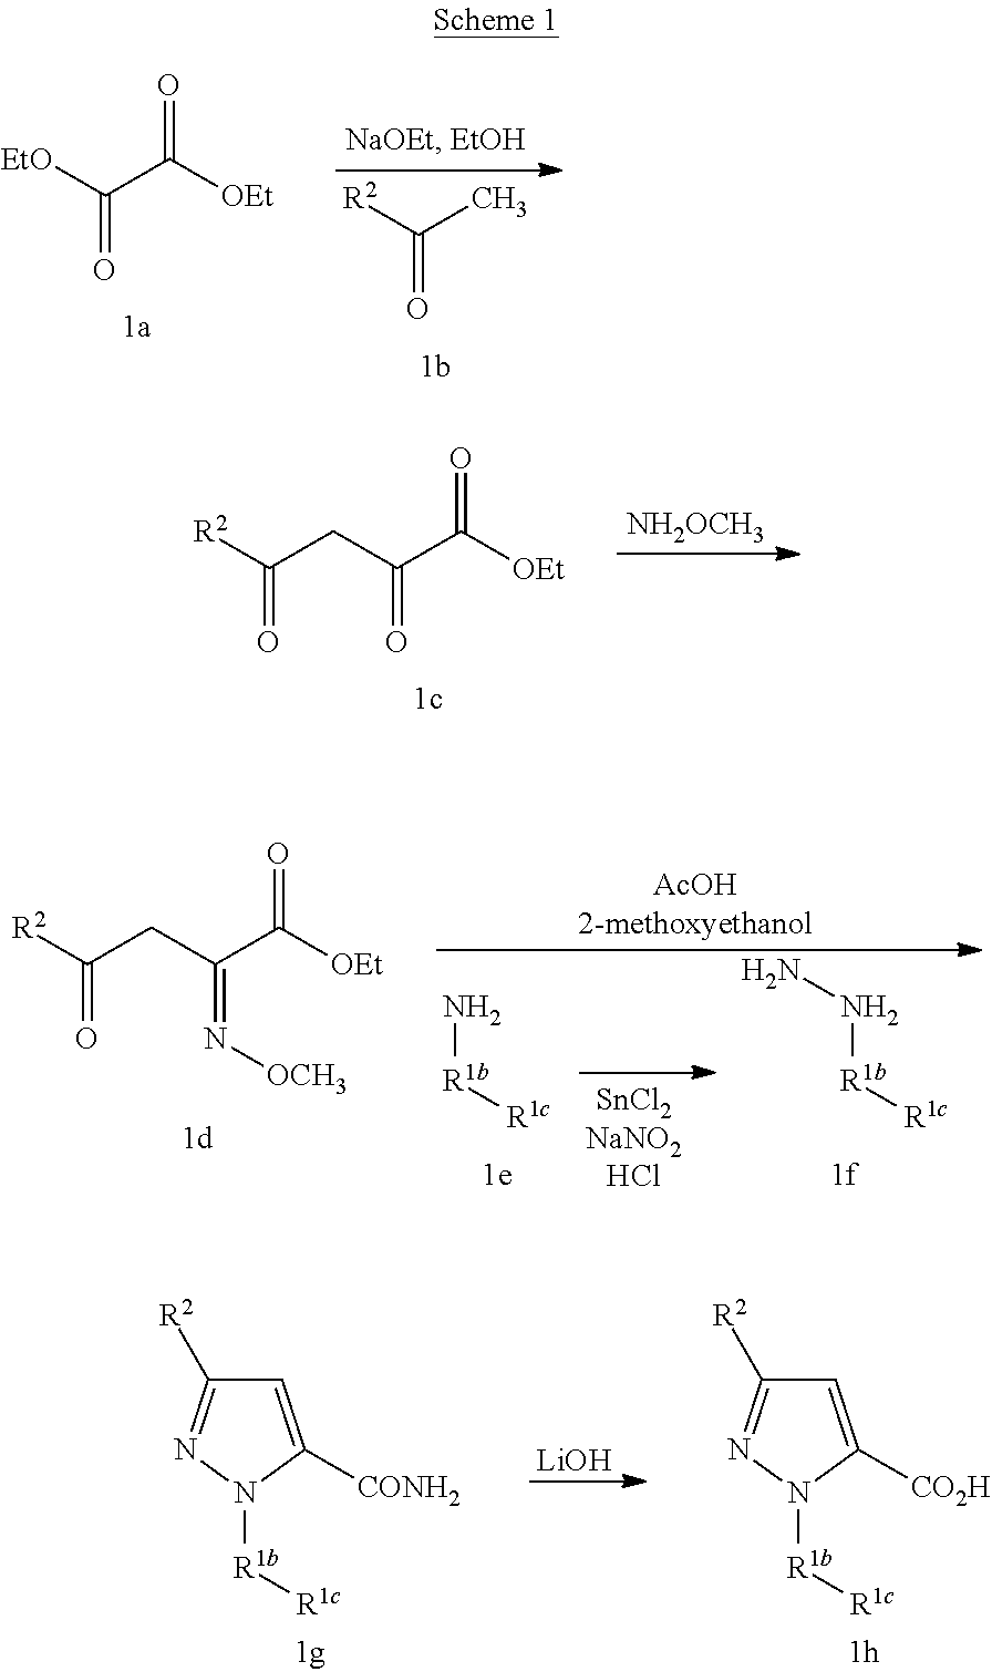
[R2]C(C)=O.[EtO]C(C([OEt])=O)=O.C(C(C([OEt])=O)=O)C([R2])=O.[NH2OCH3].N[R1b][R1c].N([R1b][R1c])N.C(C(C([OEt])=O)=N[OCH3])C([R2])=O.[AcOH2-methoxyethanol].C1=C([CO2H])N([R1b][R1c])N=C1[R2].[LiOH].C1=C([CONH2])N([R1b][R1c])N=C1[R2]
